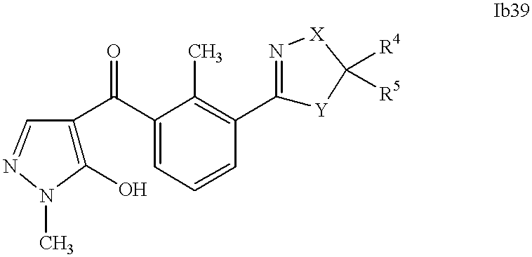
C1(O)=C(C(C2=CC=CC(C3=N[X]C([R4])([R5])[Y]3)=C2C)=O)C=NN1C
